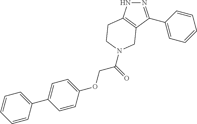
N1N=C(C2=CC=CC=C2)C2=C1CCN(C(COC1=CC=C(C3=CC=CC=C3)C=C1)=O)C2
